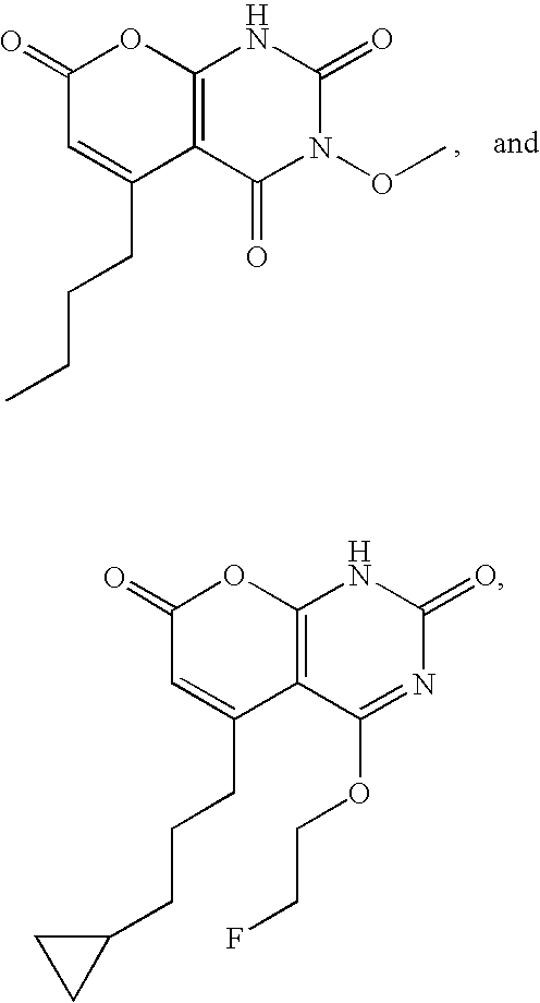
C1(=O)C=C(CCCC)C2=C(O1)NC(=O)N(OC)C2=O.C1(=O)C=C(CCCC2CC2)C2=C(O1)NC(=O)N=C2OCCF
